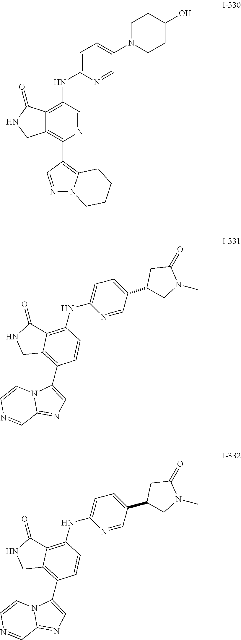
C1(C2=C3N(N=C2)CCCC3)=C2C(=C(NC3=CC=C(N4CCC(O)CC4)C=N3)C=N1)C(=O)NC2.C1(NC2=C3C(=C(C4=CN=C5N4C=CN=C5)C=C2)CNC3=O)=CC=C(C2CC(=O)N(C)C2)C=N1.C1(NC2=C3C(=C(C4=CN=C5N4C=CN=C5)C=C2)CNC3=O)=CC=C(C2CC(=O)N(C)C2)C=N1
